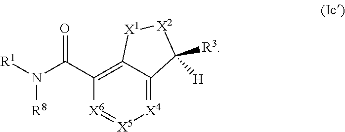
C1(C(N([R1])[R8])=O)=C2C(=[X4][X5]=[X6]1)C([R3])([H])[X2][X1]2
